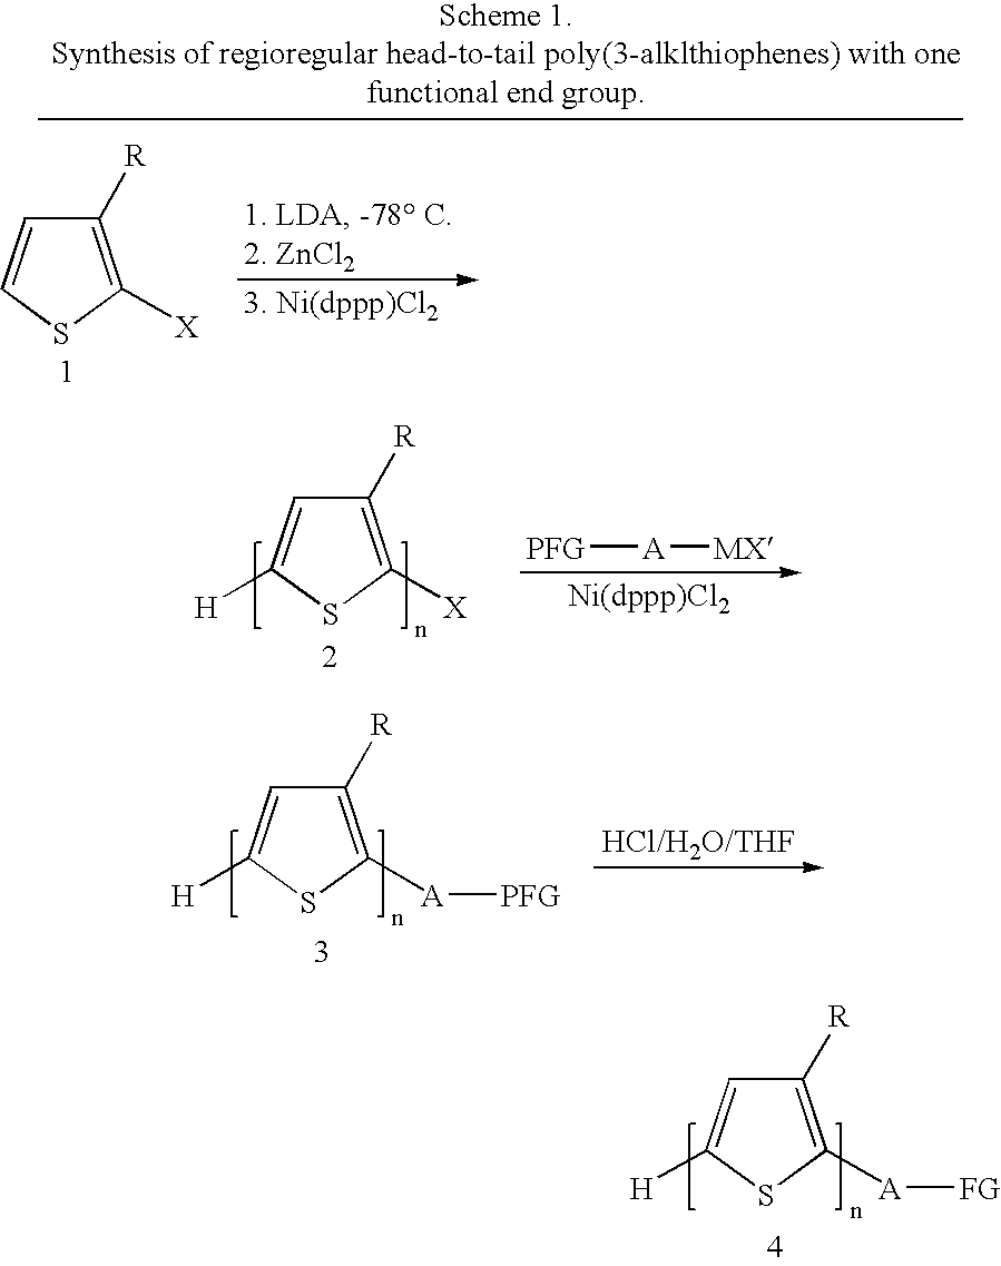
C1([R])=C([X])SC([H])=C1.[A]([PFG])[MX].C1([R])=C([A][PFG])SC([H])=C1.C1([R])=C([A][FG])SC([H])=C1.C1([R])=C([X])SC=C1
